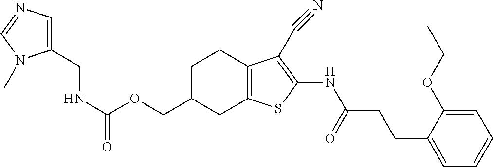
C(OCC1CC2=C(CC1)C(C#N)=C(NC(CCC1=CC=CC=C1OCC)=O)S2)(NCC1=CN=CN1C)=O
